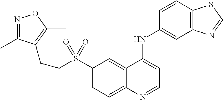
S(C1=CC=C2C(=C1)C(NC1=CC3=C(C=C1)SC=N3)=CC=N2)(CCC1=C(C)ON=C1C)(=O)=O
